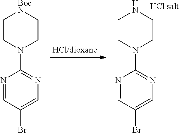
C1CN(C2=NC=C(Br)C=N2)CC[BocN]1.C1CN(C2=NC=C(Br)C=N2)CCN1
